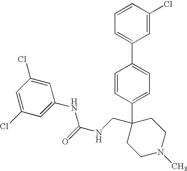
C1=C(C2(CNC(NC3=CC(Cl)=CC(Cl)=C3)=O)CCN(C)CC2)C=CC(C2=CC=CC(Cl)=C2)=C1
